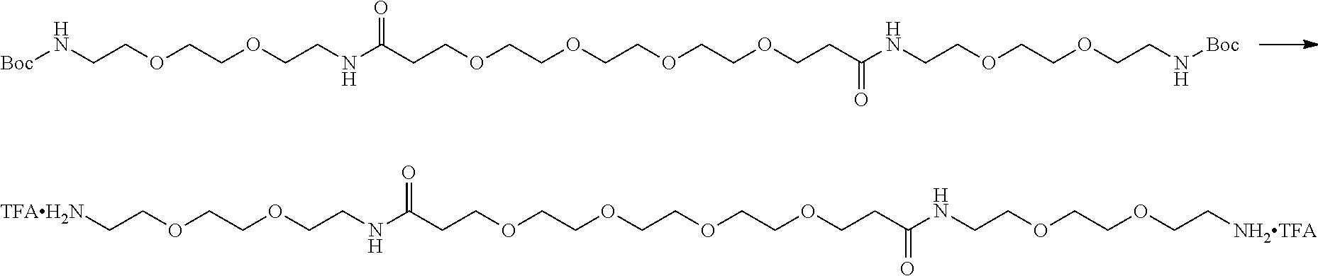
[Boc]NCCOCCOCCNC(CCOCCOCCOCCOCCC(NCCOCCOCCN[Boc])=O)=O.[TFAH2N]CCOCCOCCNC(CCOCCOCCOCCOCCC(NCCOCCOCC[NH2TFA])=O)=O
